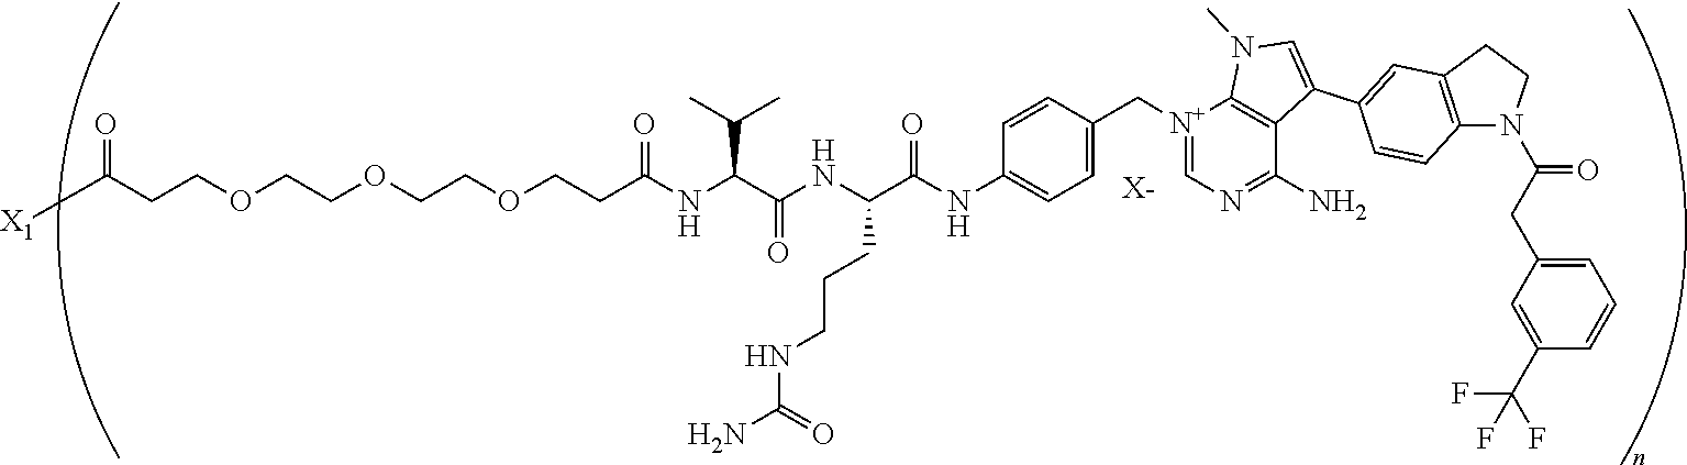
[X-].C(OCCOCCOCCC(NC(C(NC(C(NC1=CC=C(C[N+]2=CN=C(N)C3=C2N(C)C=C3C2=CC3=C(N(C(CC4=CC=CC(C(F)(F)F)=C4)=O)CC3)C=C2)C=C1)=O)CCCNC(=O)N)=O)C(C)C)=O)CC(=O)[X1]
